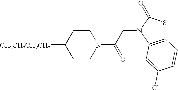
C1CN(C(CN2C(=O)SC3=C2C=C(Cl)C=C3)=O)CCC1[CH2CH2CH2CH2]
